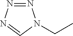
N1=NN=CN1CC
